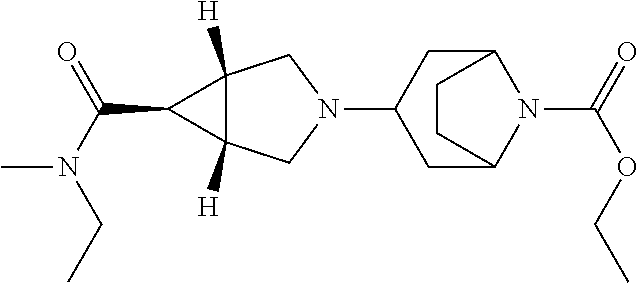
N1(C2CC3N(C(=O)OCC)C(C2)CC3)CC2([H])C([H])(C1)C2C(N(C)CC)=O
